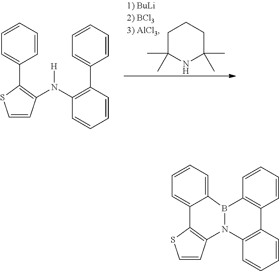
C1C(C)(C)NC(C)(C)CC1.C1(C2=CC=CC=C2)=C(N(C2=C(C3=CC=CC=C3)C=CC=C2)[H])C=CS1.C12=C(N3C4=C(C=CC=C4)C4=C(B3C3=CC=CC=C13)C=CC=C4)C=CS2
